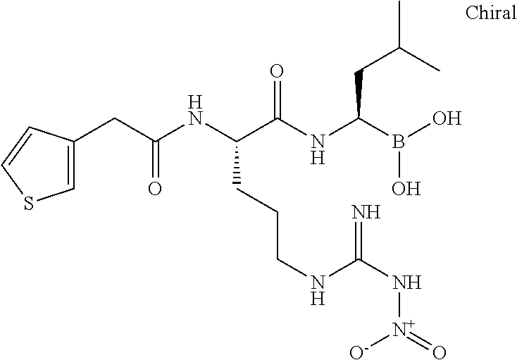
C(C(NC(C(NC(B(O)O)CC(C)C)=O)CCCNC(N[N+](=O)[O-])=N)=O)C1=CSC=C1
